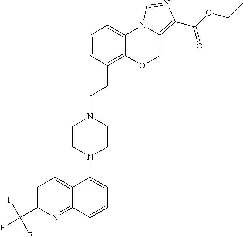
C1=C(C(F)(F)F)N=C2C(=C1)C(N1CCN(CCC3=C4C(=CC=C3)N3C(=C(C(OCC)=O)N=C3)CO4)CC1)=CC=C2
